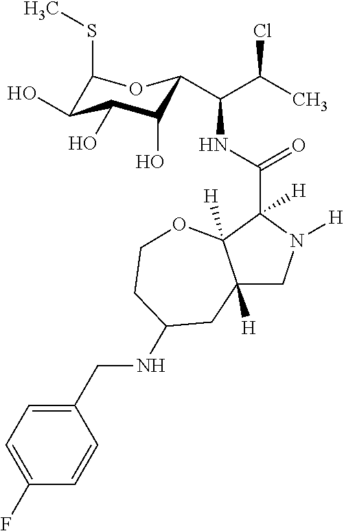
C12([H])CN([H])C(C(NC(C(C)Cl)C3C(O)C(O)C(O)C(SC)O3)=O)([H])C1([H])OCCC(NCC1=CC=C(F)C=C1)C2
